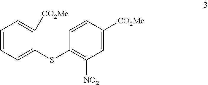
C1=CC=C(SC2=C([NO2])C=C([CO2Me])C=C2)C([CO2Me])=C1
